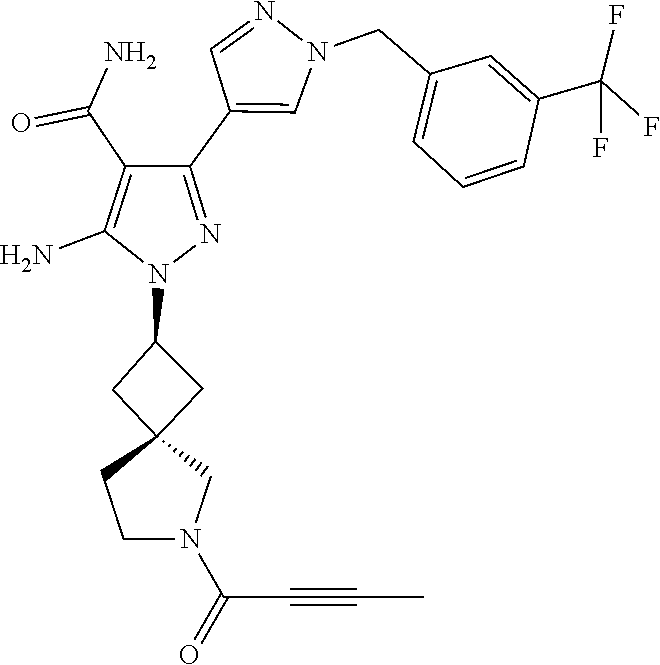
C12(CC(N3N=C(C4=CN(CC5=CC=CC(C(F)(F)F)=C5)N=C4)C(C(=O)N)=C3N)C1)CCN(C(=O)C#CC)C2
